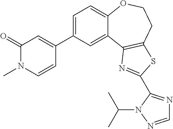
C1=C(C2=CC(=O)N(C)C=C2)C=C2C(=C1)OCCC1=C2N=C(C2=NC=NN2C(C)C)S1
